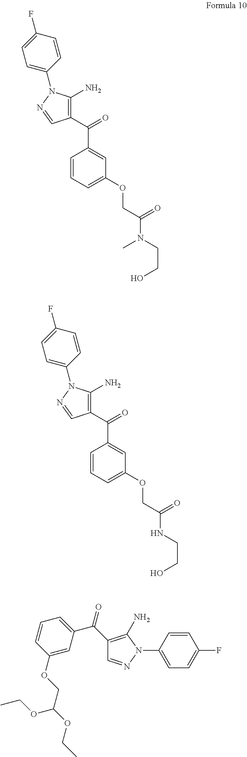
C1(C(C2=CC(OCC(=O)N(C)CCO)=CC=C2)=O)=C(N)N(C2=CC=C(F)C=C2)N=C1.C1(C(C2=CC(OCC(=O)NCCO)=CC=C2)=O)=C(N)N(C2=CC=C(F)C=C2)N=C1.C1=CC(OCC(OCC)OCC)=CC(C(=O)C2=C(N)N(C3=CC=C(F)C=C3)N=C2)=C1
